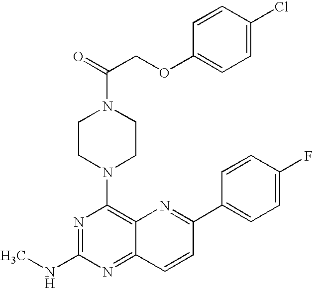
C12=C(N3CCN(C(=O)COC4=CC=C(Cl)C=C4)CC3)N=C(NC)N=C1C=CC(C1=CC=C(F)C=C1)=N2
